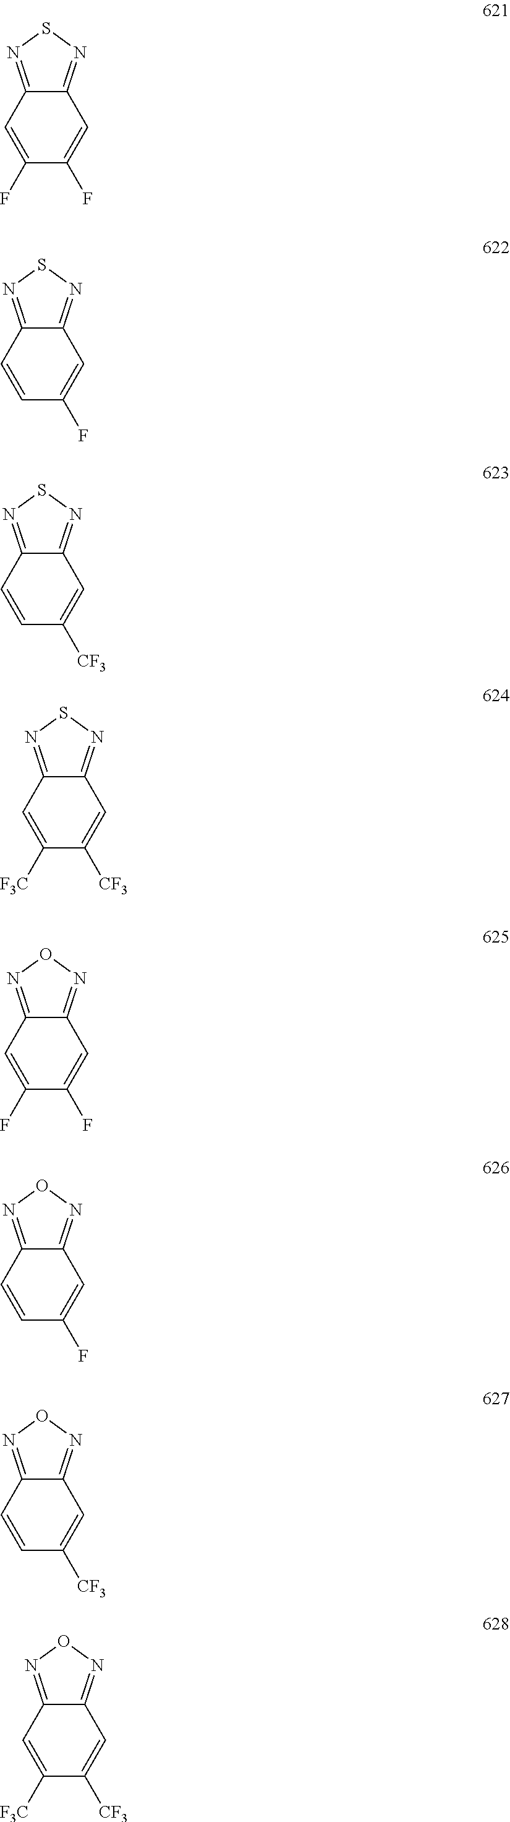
C1(F)=CC2=NSN=C2C=C1F.C1=CC2=NSN=C2C=C1F.C1=CC2=NSN=C2C=C1[CF3].C1([F3C])=CC2=NSN=C2C=C1[CF3].C1(F)=CC2=NON=C2C=C1F.C1=CC2=NON=C2C=C1F.C1=CC2=NON=C2C=C1[CF3].C1([F3C])=CC2=NON=C2C=C1[CF3]
